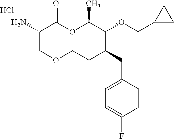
C1(N)COCCC(CC2=CC=C(F)C=C2)C(OCC2CC2)C(C)OC1=O.Cl
